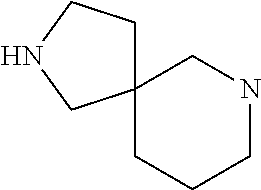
C1CCNCC12CCNC2
